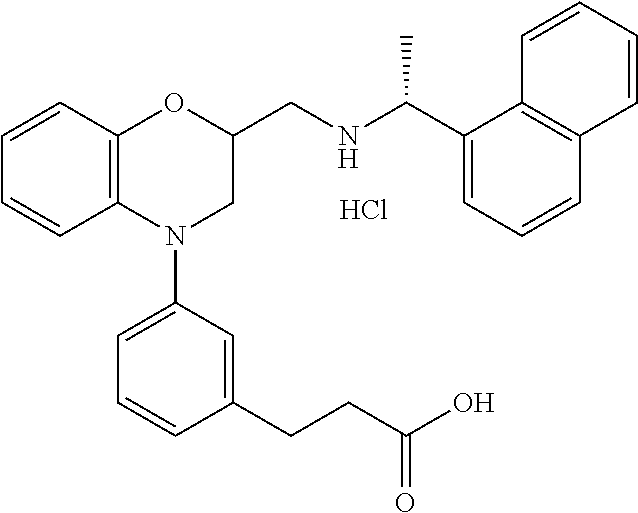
C1=CC2=C(C=C1)N(C1=CC=CC(CCC(O)=O)=C1)CC(CNC(C1=CC=CC3=C1C=CC=C3)C)O2.Cl
